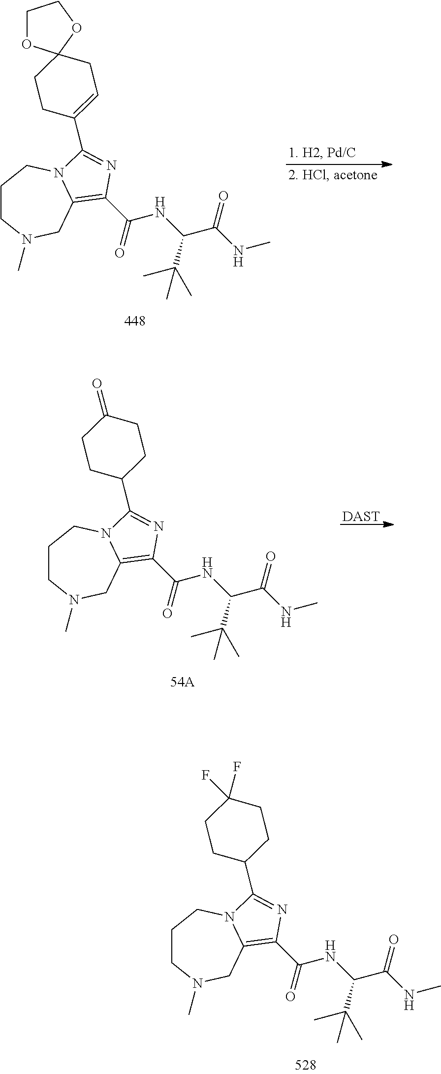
C1CC(C2=NC(C(NC(C(NC)=O)C(C)(C)C)=O)=C3CN(C)CCCN32)=CCC12OCCO2.[DAST].C1(=O)CCC(C2=NC(C(NC(C(NC)=O)C(C)(C)C)=O)=C3CN(C)CCCN32)CC1.C1(F)(F)CCC(C2=NC(C(NC(C(NC)=O)C(C)(C)C)=O)=C3CN(C)CCCN32)CC1
